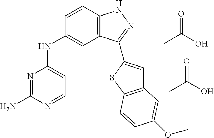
CC(O)=O.N1=C(N)N=CC=C1NC1=CC2=C(C=C1)NN=C2C1=CC2=C(S1)C=CC(OC)=C2.CC(O)=O
